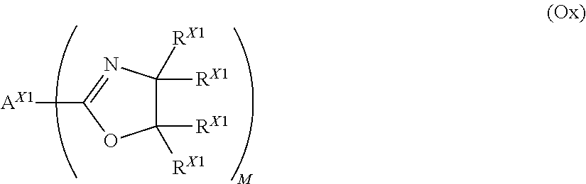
[AX1]C1=NC([RX1])([RX1])C([RX1])([RX1])O1
